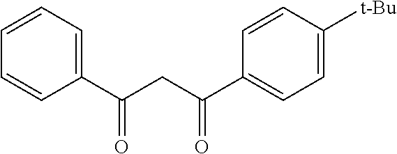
C1=C([t-Bu])C=CC(C(CC(C2=CC=CC=C2)=O)=O)=C1
